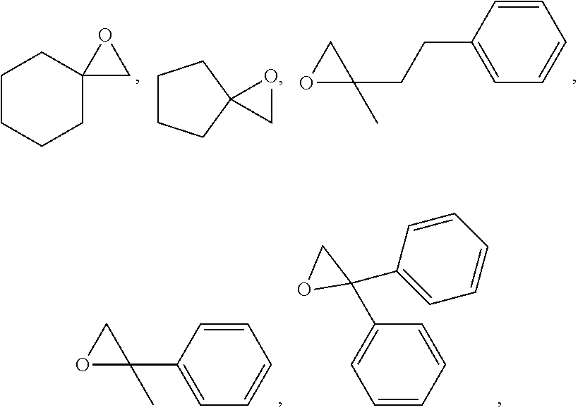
C1CCCC2(C1)CO2.C1=CC(CCC2(C)OC2)=CC=C1.C1CCC2(C1)CO2.C1=CC=CC=C1C1(C2=CC=CC=C2)CO1.C1=CC(C2(C)CO2)=CC=C1
